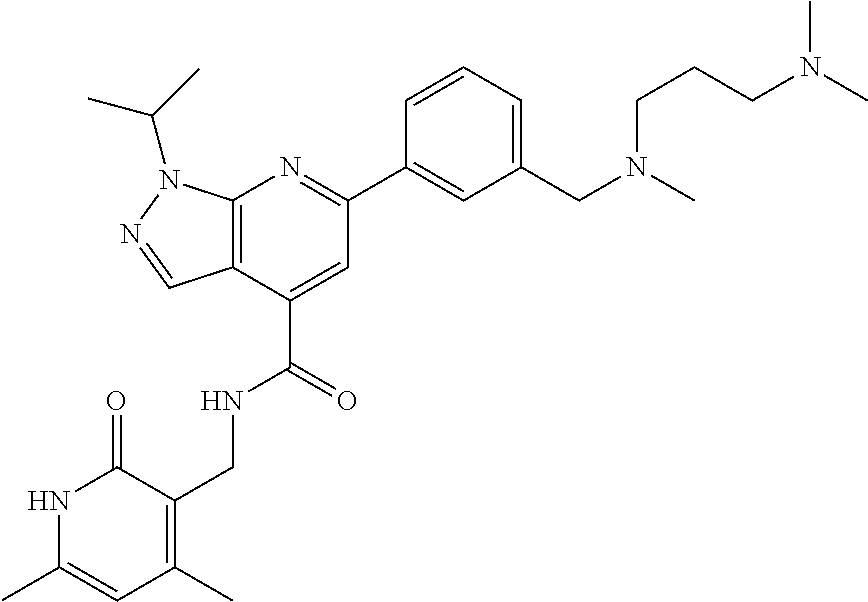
C12=C(C(C(=O)NCC3=C(C)C=C(C)NC3=O)=CC(C3=CC(CN(C)CCCN(C)C)=CC=C3)=N1)C=NN2C(C)C
